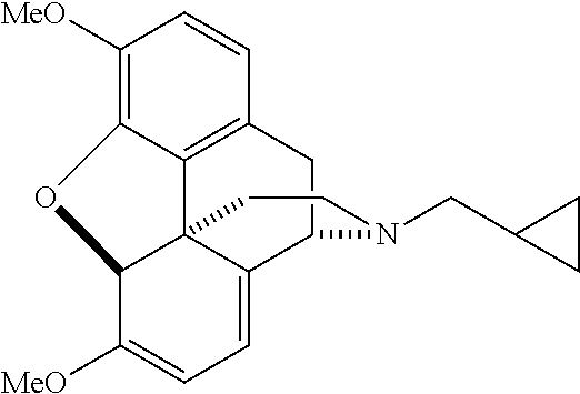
C1([MeO])=C2C3=C(C=C1)CC1C4=CC=C([MeO])C(C34CCN1CC1CC1)O2
